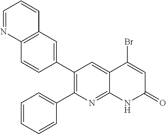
C12=C(C=C(C3=C(C4=CC=CC=C4)N=C4C(=C3)C(Br)=CC(=O)N4)C=C1)C=CC=N2
